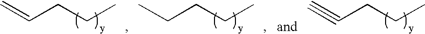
C=CCCC.CCCCC.C#CCCC
